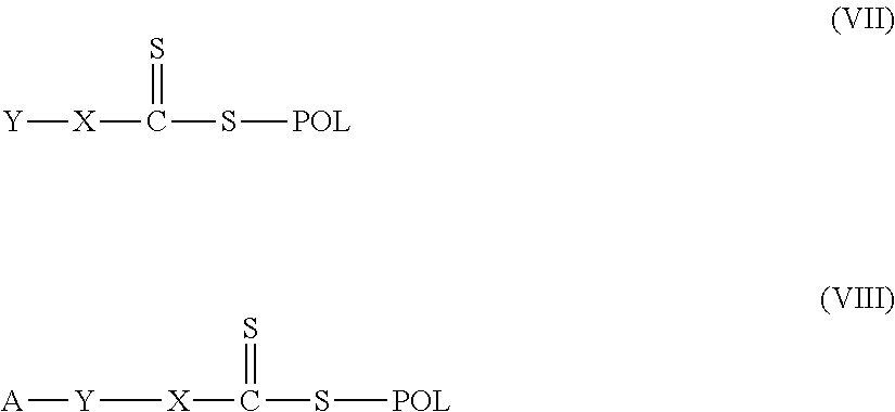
[Y][X]C(S[POL])=S.[Y]([X]C(S[POL])=S)[A]
